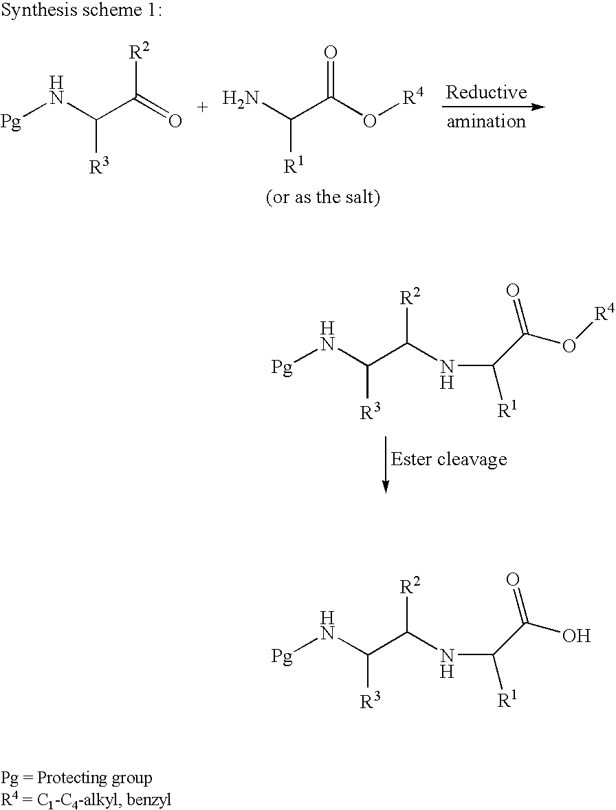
[Pg]NC(C(NC([R1])C(O[R4])=O)[R2])[R3].NC(C(O[R4])=O)[R1].[Pg]NC(C(=O)[R2])[R3].[Pg]NC(C(NC([R1])C(O)=O)[R2])[R3]
